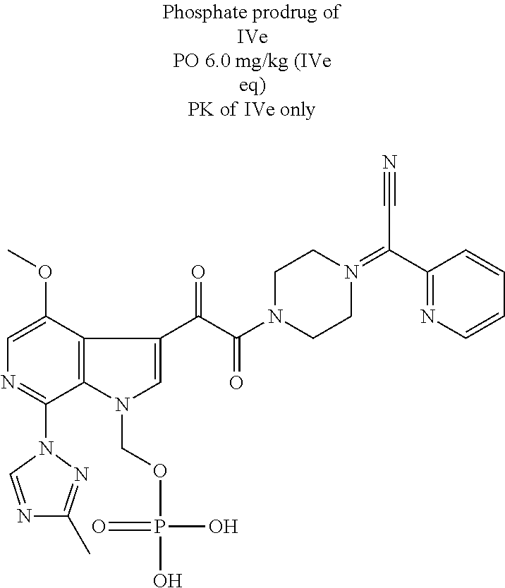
C1=C(OC)C2=C(C(N3C=NC(C)=N3)=N1)N(COP(O)(=O)O)C=C2C(=O)C(N1CCN(=C(C2=NC=CC=C2)C#N)CC1)=O
